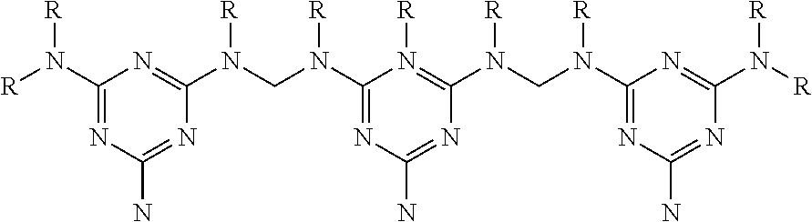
[R]N(C1=NC(N)=NC(N(CN(C2=NC(N)=NC(N([R])CN(C3=NC(N)=NC(N([R])[R])=N3)[R])=N2[R])[R])[R])=N1)[R]
